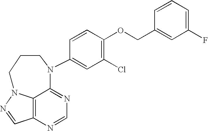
C(OC1=C(Cl)C=C(N2C3=NC=NC4=C3N(N=C4)CCC2)C=C1)C1=CC(F)=CC=C1
